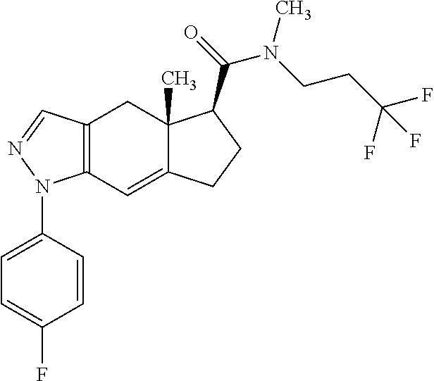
C12=C(C=C3C(C)(C1)C(C(=O)N(CCC(F)(F)F)C)CC3)N(C1=CC=C(F)C=C1)N=C2
